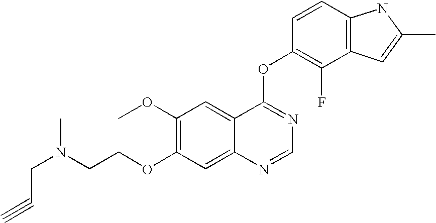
C1(OC)=C(OCCN(CC#C)C)C=C2C(=C1)C(OC1=C(F)C3=C(C=C1)NC(C)=C3)=NC=N2
